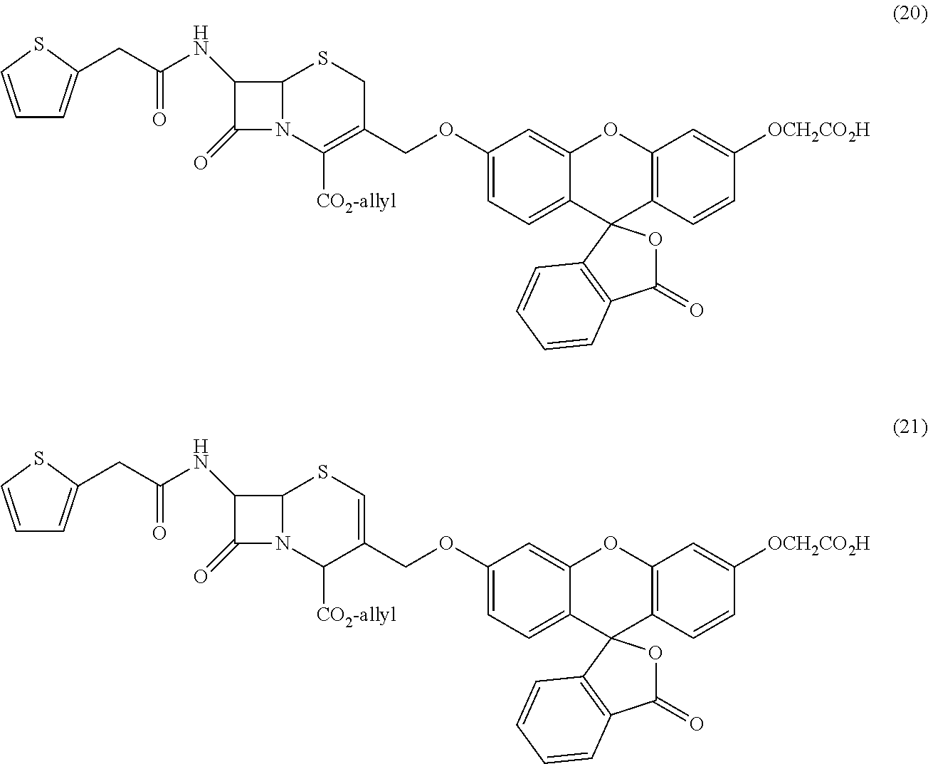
C1(CC(NC2C(=O)N3C2SCC(COC2=CC=C4C(=C2)OC2=C(C=CC([OCH2CO2H])=C2)C42OC(=O)C4=C2C=CC=C4)=C3[CO2-allyl])=O)=CC=CS1.C1(CC(NC2C(=O)N3C2SC=C(COC2=CC=C4C(=C2)OC2=C(C=CC([OCH2CO2H])=C2)C42OC(=O)C4=C2C=CC=C4)C3[CO2-allyl])=O)=CC=CS1
